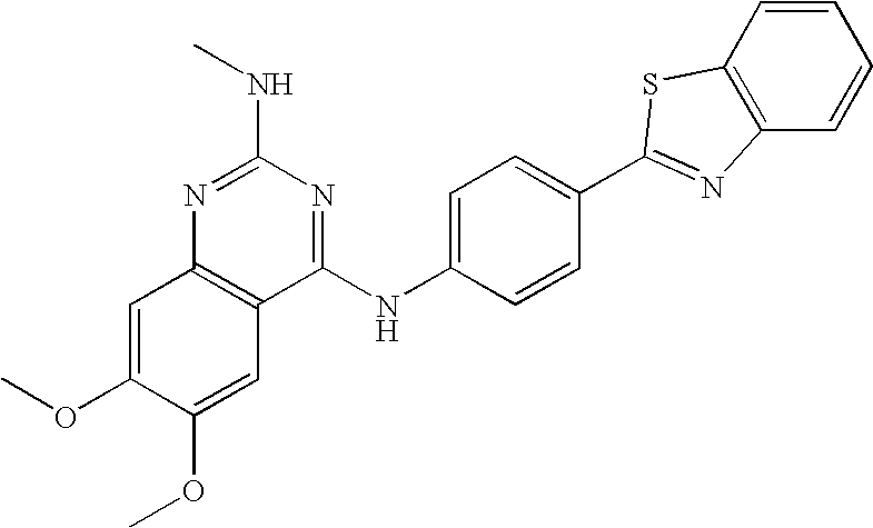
C1(NC2=NC(NC)=NC3=C2C=C(OC)C(OC)=C3)=CC=C(C2=NC3=C(S2)C=CC=C3)C=C1
